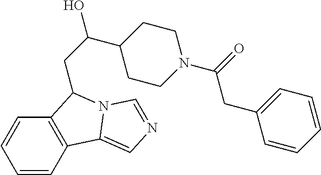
C1=CC=CC2=C1C(CC(O)C1CCN(C(=O)CC3=CC=CC=C3)CC1)N1C2=CN=C1
